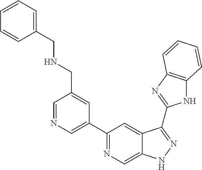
C1=NC=C(C2=NC=C3C(=C2)C(C2=NC4=C(N2)C=CC=C4)=NN3)C=C1CNCC1=CC=CC=C1
